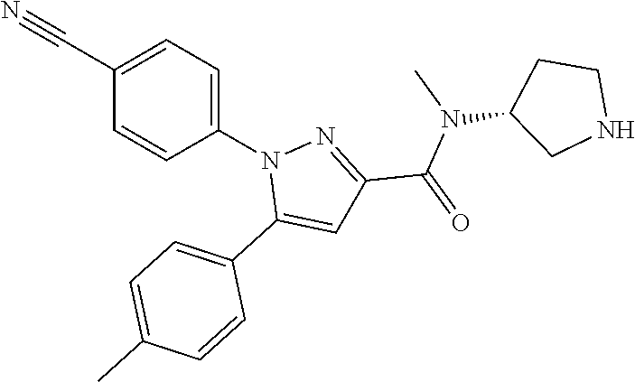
C1(C#N)=CC=C(N2C(C3=CC=C(C)C=C3)=CC(C(N(C3CNCC3)C)=O)=N2)C=C1
